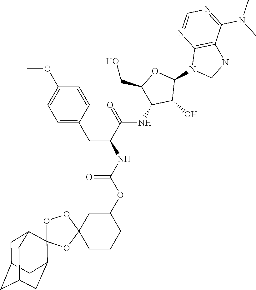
C1(OC(=O)NC(CC2=CC=C(OC)C=C2)C(=O)NC2C(CO)OC(N3CNC4=C3N=CN=C4[Na](C)C)C2O)CCCC2(C1)OOC1(O2)C2CC3CC(CC1C3)C2
